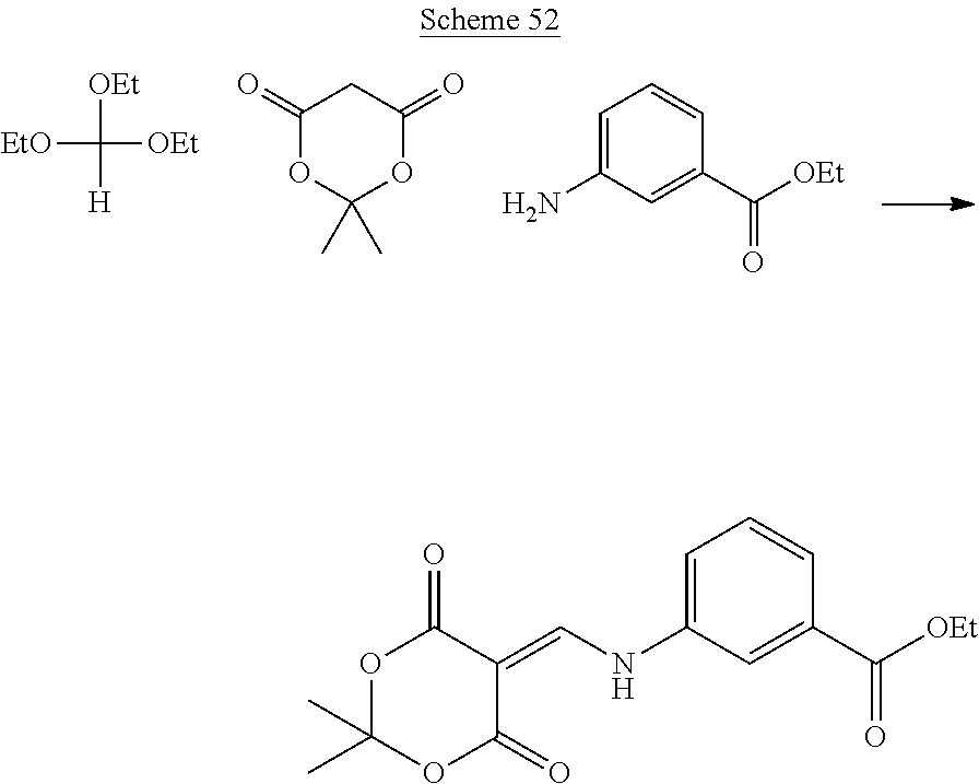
C1=C(N)C=C(C([OEt])=O)C=C1.C1(=O)OC(C)(C)OC(=O)C1.[OEt]C([EtO])([OEt])[H].C1=C(NC=C2C(=O)OC(C)(C)OC2=O)C=C(C([OEt])=O)C=C1
